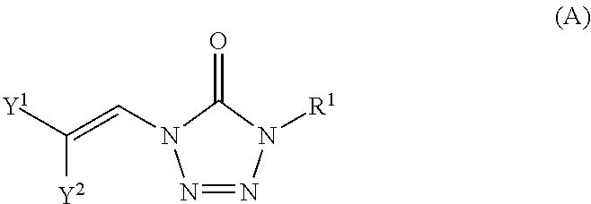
C(=C([Y1])[Y2])N1C(=O)N([R1])N=N1
